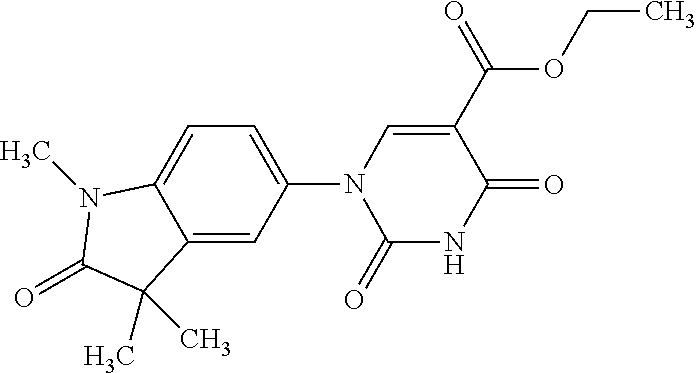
C12=CC=C(N3C(=O)NC(=O)C(C(OCC)=O)=C3)C=C1C(C)(C)C(=O)N2C
